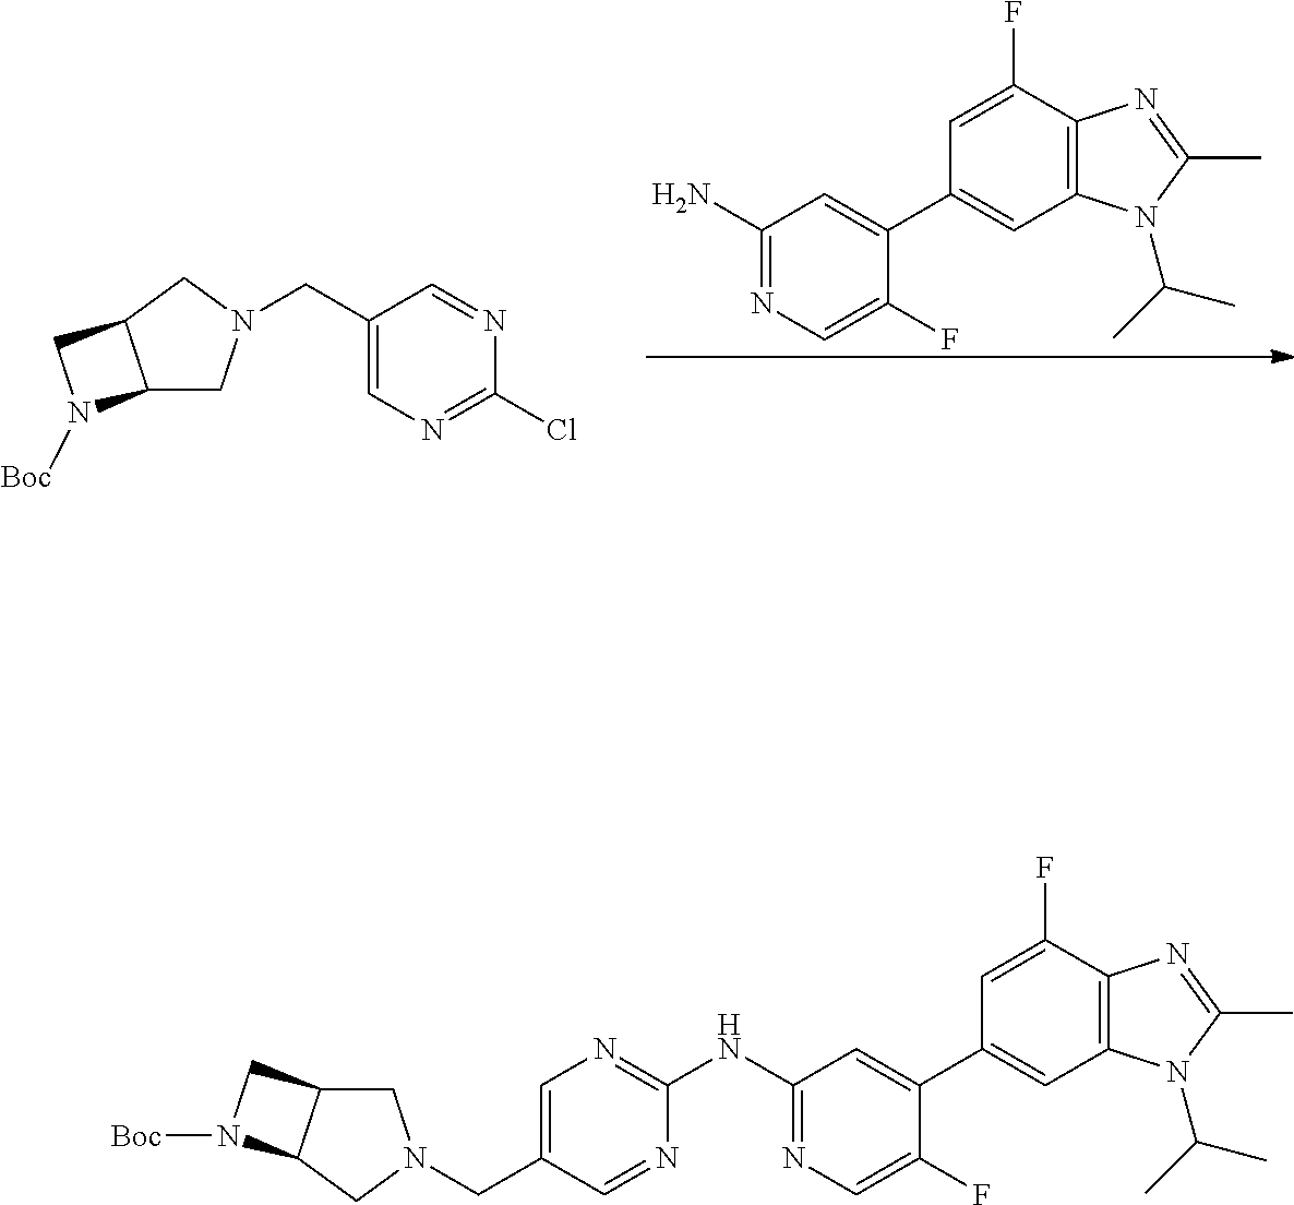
C1(N)=NC=C(F)C(C2=CC3=C(C(F)=C2)N=C(C)N3C(C)C)=C1.C12CN(CC3=CN=C(Cl)N=C3)CC1CN2[Boc].C1C2C(CN1CC1=CN=C(NC3=NC=C(F)C(C4=CC5=C(C(F)=C4)N=C(C)N5C(C)C)=C3)N=C1)N([Boc])C2
